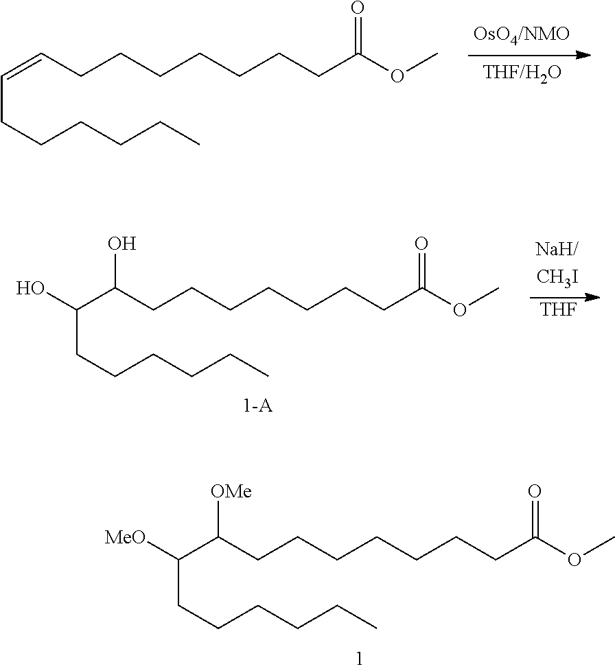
C(=CCCCCCCCC(OC)=O)CCCCCC.C(C(CCCCCCCC(OC)=O)O)(CCCCCC)O.[THF].C(C(CCCCCCCC(OC)=O)[OMe])(CCCCCC)[MeO]
